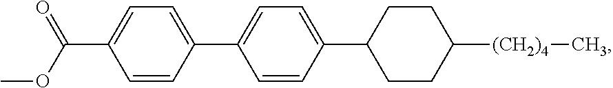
C1=CC(C2=CC=C(C3CCC([(CH2)4]C)CC3)C=C2)=CC=C1C(OC)=O
